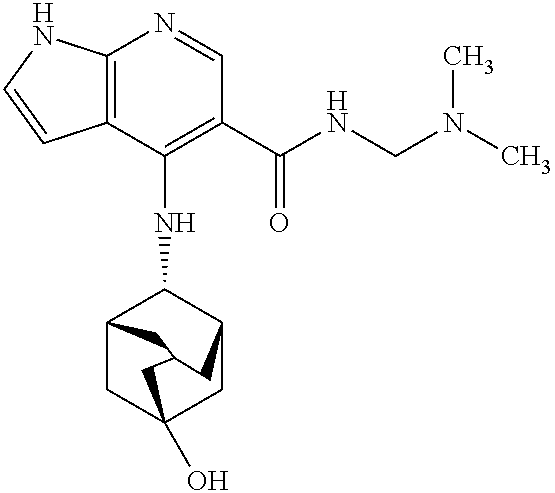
C12=C(C(NC3C4CC5(O)CC3CC(C4)C5)=C(C(NCN(C)C)=O)C=N1)C=CN2
